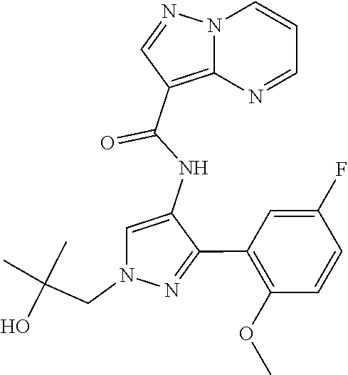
N12C(=C(C(NC3=CN(CC(C)(O)C)N=C3C3=C(OC)C=CC(F)=C3)=O)C=N1)N=CC=C2
